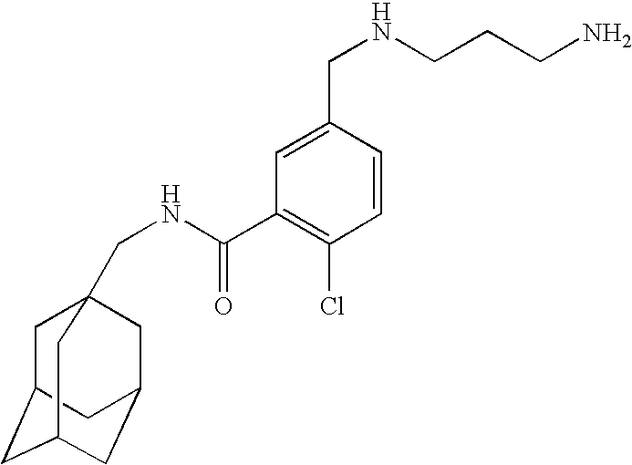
C1=C(CNCCCN)C=CC(Cl)=C1C(=O)NCC12CC3CC(CC(C1)C3)C2
